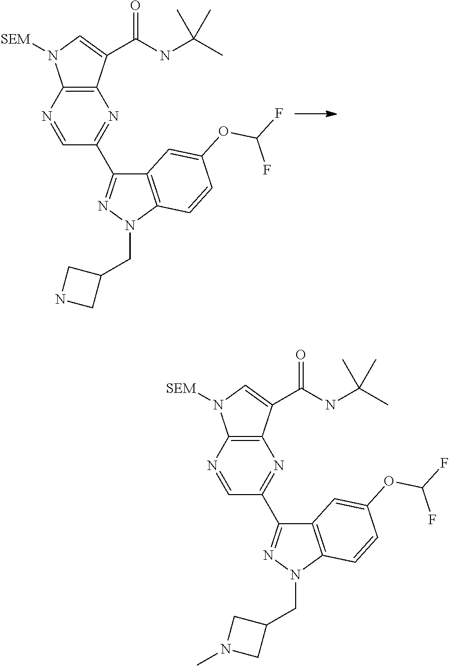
C12=C(C(C(NC(C)(C)C)=O)=CN1[SEM])N=C(C1=NN(CC3CN(C)C3)C3=C1C=C(OC(F)F)C=C3)C=N2.C12=C(C(C(NC(C)(C)C)=O)=CN1[SEM])N=C(C1=NN(CC3CNC3)C3=C1C=C(OC(F)F)C=C3)C=N2
